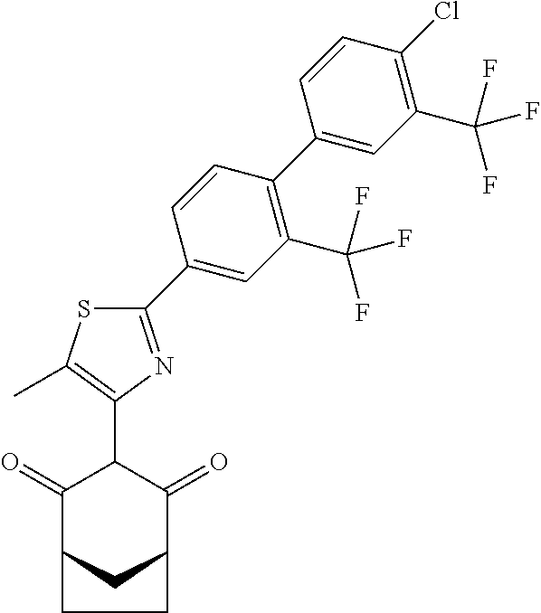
C1(=O)C2CC(C(=O)C1C1=C(C)SC(C3=CC(C(F)(F)F)=C(C4=CC(C(F)(F)F)=C(Cl)C=C4)C=C3)=N1)CC2
